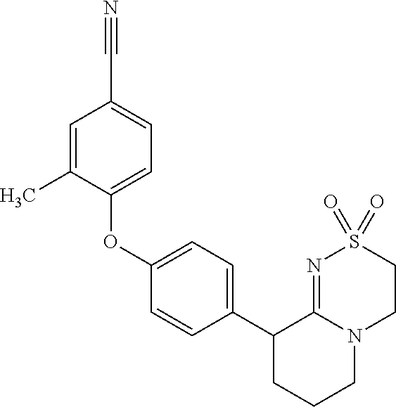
C1(OC2=CC=C(C#N)C=C2C)=CC=C(C2CCCN3C2=NS(=O)(=O)CC3)C=C1
